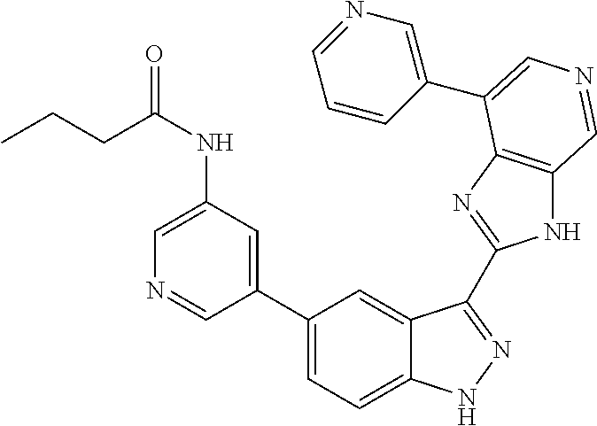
C(NC1=CN=CC(C2=CC=C3C(=C2)C(C2=NC4=C(N2)C=NC=C4C2=CN=CC=C2)=NN3)=C1)(CCC)=O
